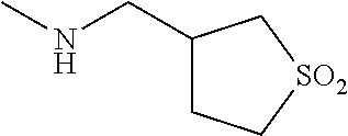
CNCC1CC[SO2]C1
